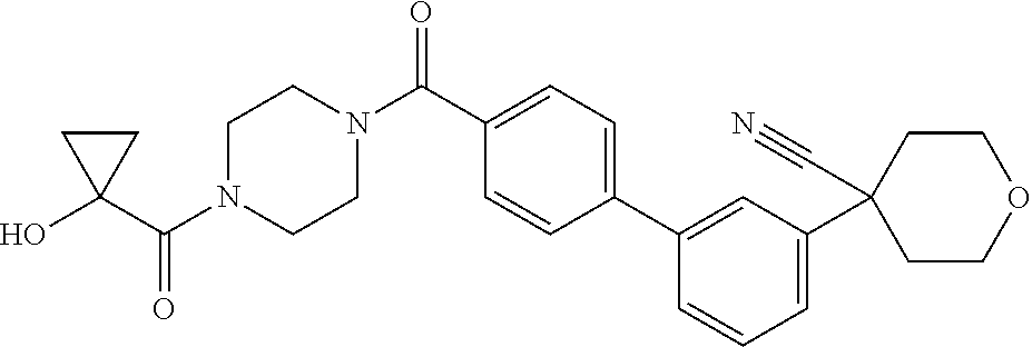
OC1(C(N2CCN(C(=O)C3=CC=C(C4=CC(C5(C#N)CCOCC5)=CC=C4)C=C3)CC2)=O)CC1
